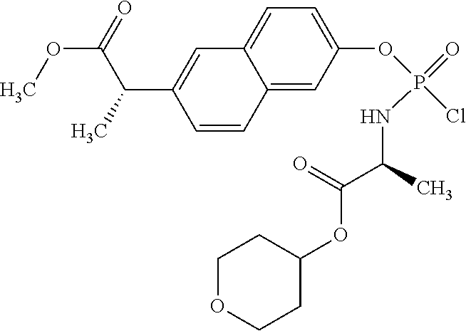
C1(OC(=O)C(NP(=O)(OC2=CC=C3C(=C2)C=CC(C(C)C(=O)OC)=C3)Cl)C)CCOCC1
